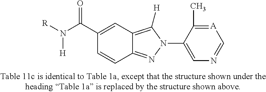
C1(C(N([R])[H])=O)=CC2=C([H])N(C3=CN=C[A]=C3C)N=C2C=C1
